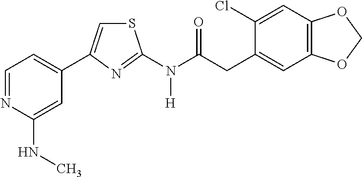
C1=NC(NC)=CC(C2=CSC(N(C(CC3=CC4=C(C=C3Cl)OCO4)=O)[H])=N2)=C1
